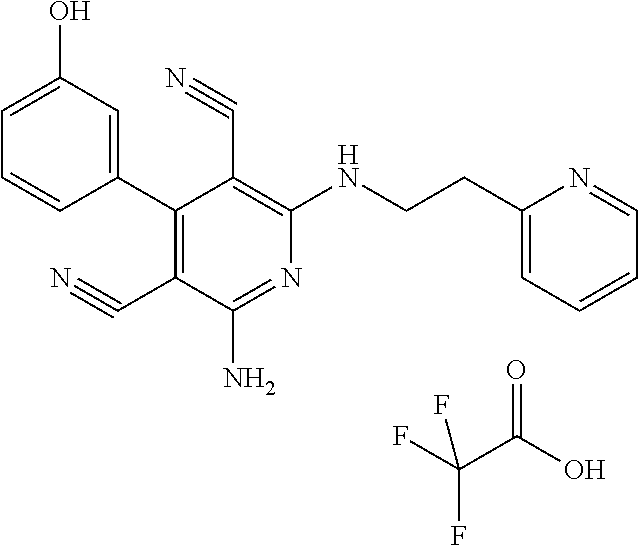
C1(C2=C(C#N)C(N)=NC(NCCC3=CC=CC=N3)=C2C#N)=CC(O)=CC=C1.FC(C(O)=O)(F)F
